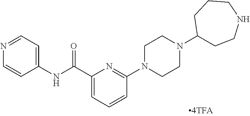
C1(C(NC2=CC=NC=C2)=O)=CC=CC(N2CCN(C3CCNCCC3)CC2)=N1
